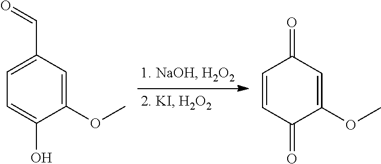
C1=C(C=O)C=C(OC)C(O)=C1.C1=CC(=O)C(OC)=CC1=O
